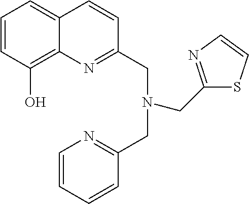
C1=CC(O)=C2C(=C1)C=CC(CN(CC1=NC=CC=C1)CC1=NC=CS1)=N2
